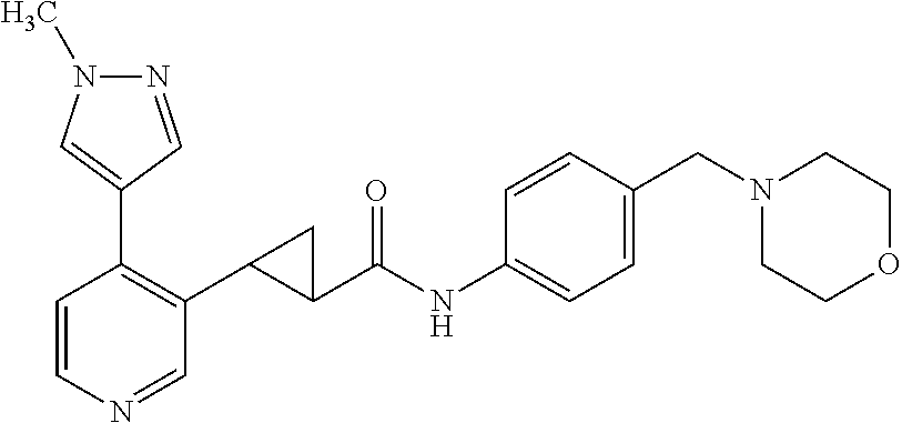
C1=CN=CC(C2C(C(NC3=CC=C(CN4CCOCC4)C=C3)=O)C2)=C1C1=CN(C)N=C1
